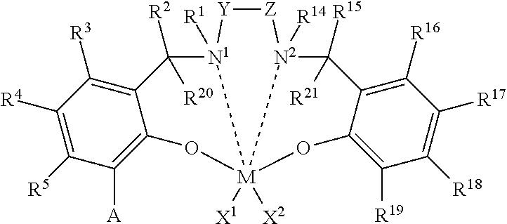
C12=C([R3])C([R4])=C([R5])C([A])=C1O[M]13([X1])([X2])[N1]([R1])(C2([R2])[R20])[Y][Z][N2]1([R14])C([R15])([R21])C1=C([R16])C([R17])=C([R18])C([R19])=C1O3
